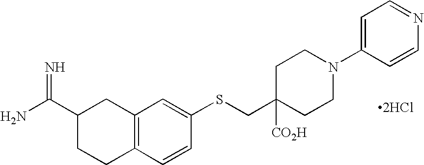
C12=C(C=C(SCC3([CO2H])CCN(C4=CC=NC=C4)CC3)C=C1)CC(C(N)=N)CC2.[2HCl]
